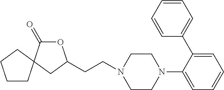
C1(N2CCN(CCC3OC(=O)C4(C3)CCCC4)CC2)=CC=CC=C1C1=CC=CC=C1
